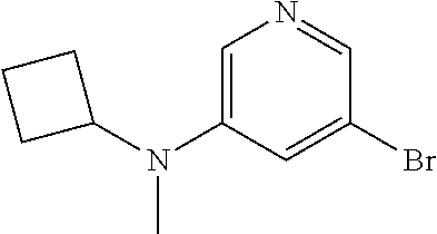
C1=C(N(C2CCC2)C)C=C(Br)C=N1
